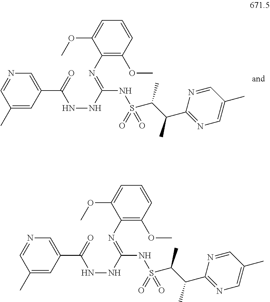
C1(C)=CC(C(=O)NNC(NS(C(C(C2=NC=C(C)C=N2)C)C)(=O)=O)=NC2=C(OC)C=CC=C2OC)=CN=C1.C1(C)=CC(C(=O)NNC(NS(C(C(C2=NC=C(C)C=N2)C)C)(=O)=O)=NC2=C(OC)C=CC=C2OC)=CN=C1
